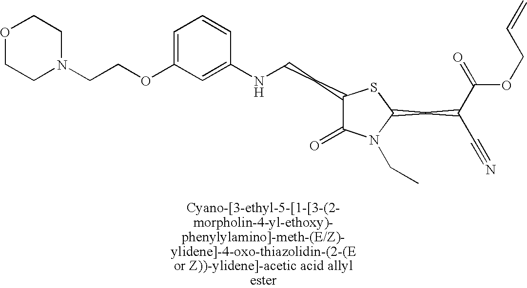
C1(CCNC2=CC(OCCN3CCOCC3)=CC=C2)C(=O)N(CC)C(CC(C(=O)OCC=C)C#N)S1
